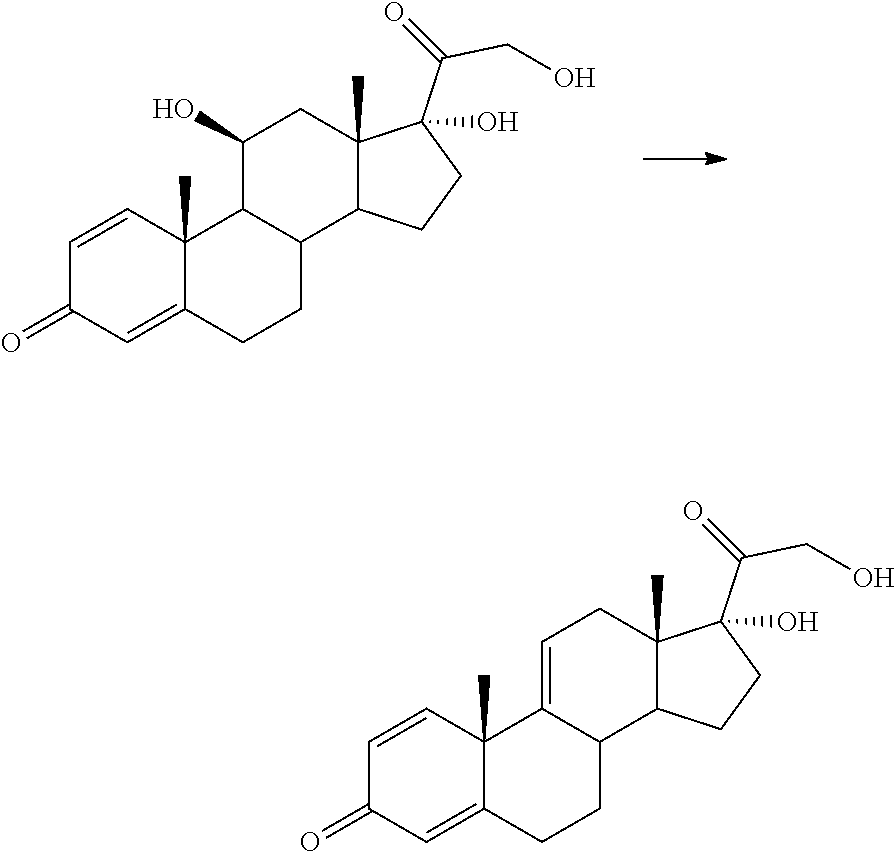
C1=CC2(C)C(=CC1=O)CCC1C2C(O)CC2(C)C1CCC2(C(=O)CO)O.C1=CC2(C)C(=CC1=O)CCC1C2=CCC2(C)C1CCC2(C(=O)CO)O
